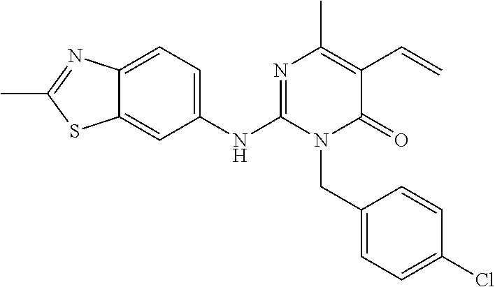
C1(NC2=NC(C)=C(C=C)C(=O)N2CC2=CC=C(Cl)C=C2)=CC=C2C(=C1)SC(C)=N2
